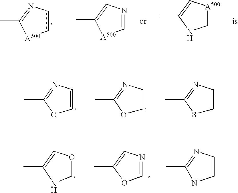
c1cN=C(C)[A500]1.C1=NC=C(C)[A500]1.CC1=C[A500]CN1.C1CN=C(C)O1.C1=CN=C(C)O1.C1CN=C(C)S1.C1=NC=C(C)O1.C1OC=C(C)N1.C1=CN=C(C)N1
